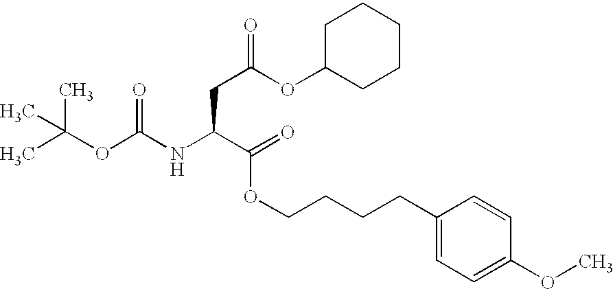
CC(OC(NC(C(OCCCCC1=CC=C(OC)C=C1)=O)CC(OC1CCCCC1)=O)=O)(C)C
